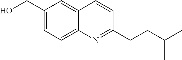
C1(CO)=CC=C2C(=C1)C=CC(CCC(C)C)=N2
